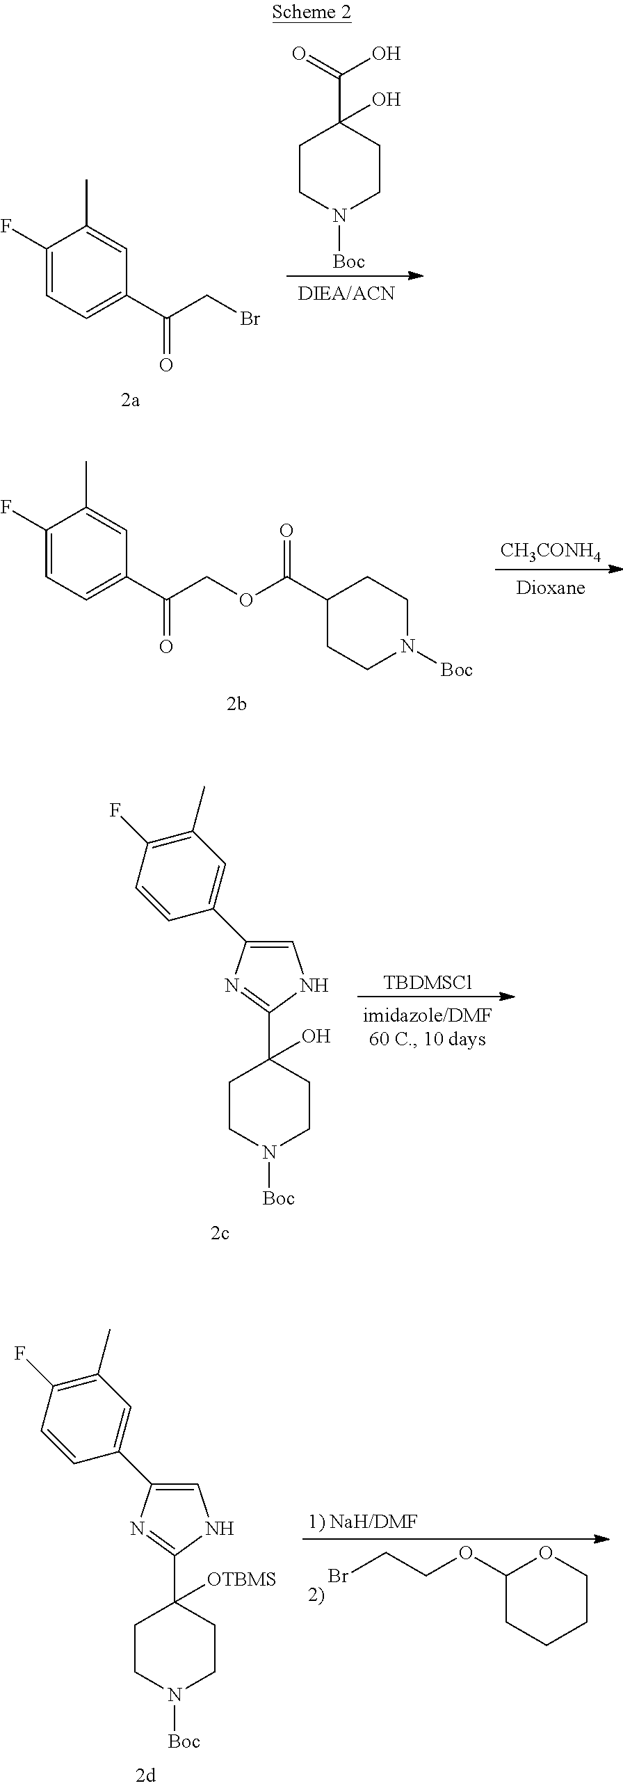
C1CN([Boc])CCC1(C(O)=O)O.C1(F)=CC=C(C(CBr)=O)C=C1C.[CH3CONH4].C1(F)=CC=C(C(COC(C2CCN([Boc])CC2)=O)=O)C=C1C.[TBDMSCl].C1CN([Boc])CCC1(C1=NC(C2=CC(C)=C(F)C=C2)=CN1)O.[1) NaH/DMF].C1CN([Boc])CCC1(C1=NC(C2=CC(C)=C(F)C=C2)=CN1)[OTBMS].C1(OCCBr)CCCCO1
